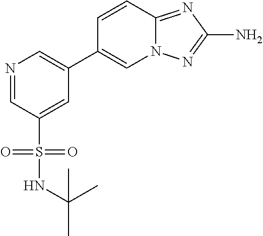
C1=CC2=NC(N)=NN2C=C1C1=CN=CC(S(NC(C)(C)C)(=O)=O)=C1
